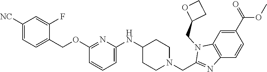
C1([NC])=CC=C(COC2=NC(NC3CCN(CC4=NC5=C(N4CC4CCO4)C=C(C(OC)=O)C=C5)CC3)=CC=C2)C(F)=C1
